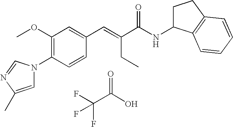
FC(C(O)=O)(F)F.C1(OC)=C(N2C=C(C)N=C2)C=CC(C=C(C(NC2CCC3=C2C=CC=C3)=O)CC)=C1
